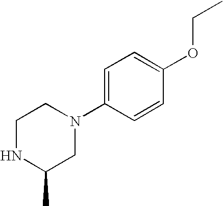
C1NC(C)CN(C2=CC=C(OCC)C=C2)C1
